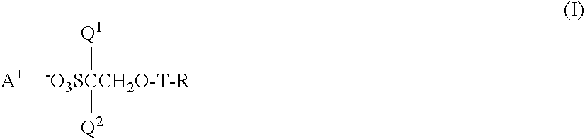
[-O3SCCH2O-T-R]([Q1])[Q2].[A+]
